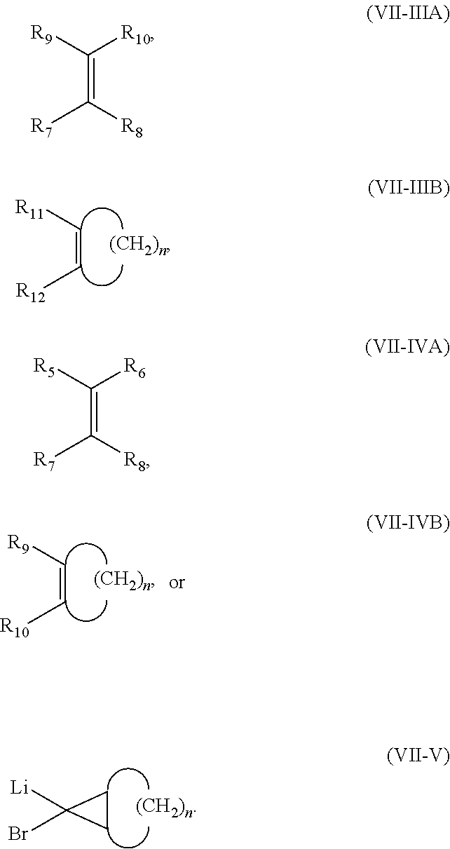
C(=C[R11])[R12].[(CH2)n].C(=C[R9])[R10].[(CH2)n].C1([Li])(Br)CC1.[(CH2)n].C(=C([R8])[R7])([R9])[R10].C(=C([R8])[R7])([R5])[R6]
